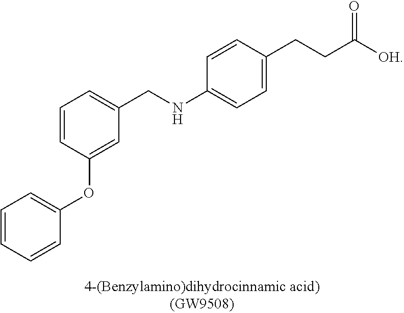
C1=CC=CC(OC2=CC(CNC3=CC=C(CCC([OH])=O)C=C3)=CC=C2)=C1
